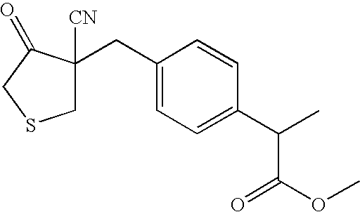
C1C(CC2=CC=C(C(C)C(OC)=O)C=C2)([CN])C(=O)CS1
